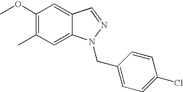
C1=C2C(=CC(C)=C1OC)N(CC1=CC=C(Cl)C=C1)N=C2
